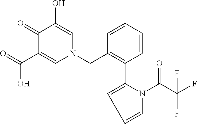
O=C(C1=CN(CC2=C(C3=CC=CN3C(=O)C(F)(F)F)C=CC=C2)C=C(O)C1=O)O
